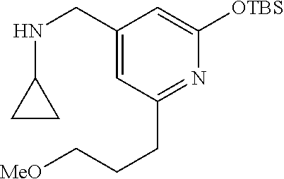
C1(CNC2CC2)=CC(CCC[MeO])=NC([OTBS])=C1
